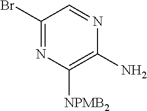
C1(Br)=NC([NPMB2])=C(N)N=C1
